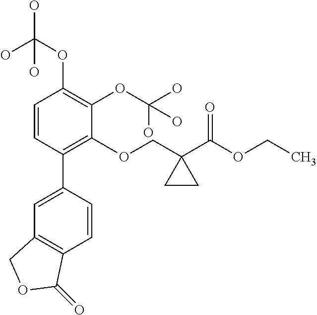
C1=CC(C2=CC3=C(C=C2)C(=O)OC3)=C(OCC2(C(OCC)=O)CC2)C(OC(O)(O)O)=C1OC(O)(O)O
